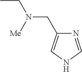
CCN(CC1=CNC=N1)[Me]
